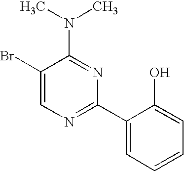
C1(Br)=CN=C(C2=CC=CC=C2O)N=C1N(C)C
